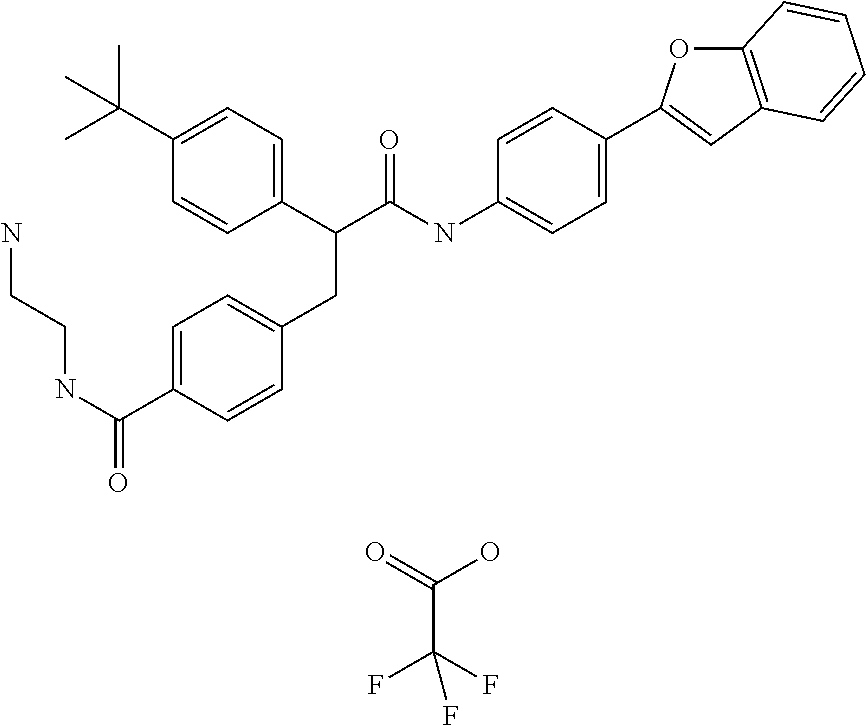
C1=C(C(NCCN)=O)C=CC(CC(C(NC2=CC=C(C3=CC4=C(O3)C=CC=C4)C=C2)=O)C2=CC=C(C(C)(C)C)C=C2)=C1.C(C(=O)O)(F)(F)F
